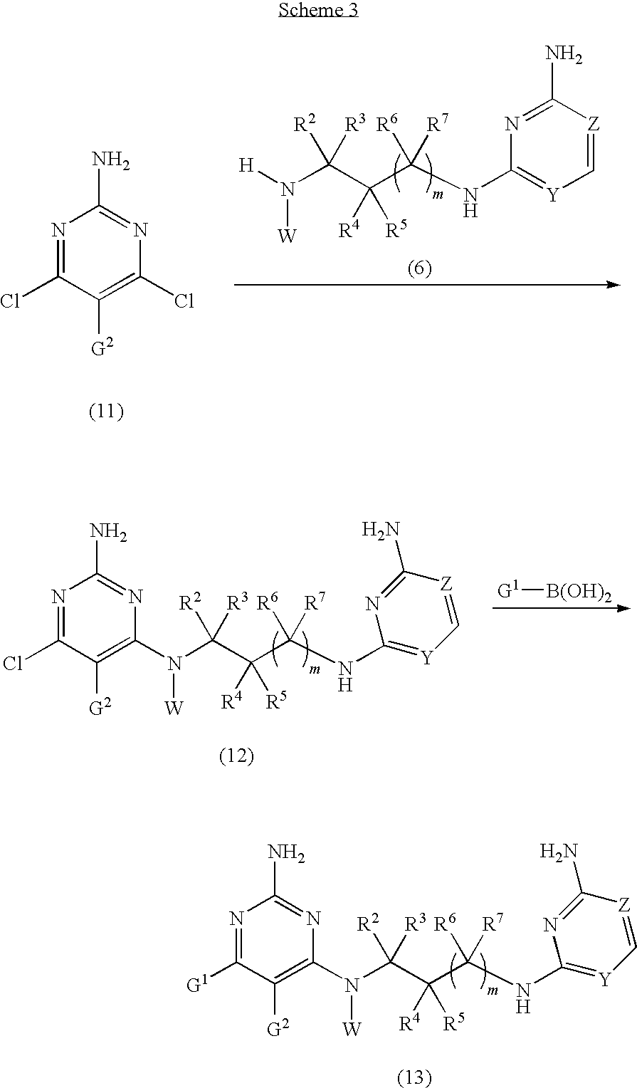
[G1][B(OH)2].C(C(C(N(C1=C([G2])C(Cl)=NC(N)=N1)[W])([R3])[R2])([R5])[R4])([R7])([R6])NC1=[Y]C=[Z]C(N)=N1.C(C(C(N(C1=C([G2])C([G1])=NC(N)=N1)[W])([R3])[R2])([R5])[R4])([R7])([R6])NC1=[Y]C=[Z]C(N)=N1.N1=C(Cl)C([G2])=C(Cl)N=C1N.C(C(C(N([W])[H])([R3])[R2])([R5])[R4])([R7])([R6])NC1=[Y]C=[Z]C(N)=N1
